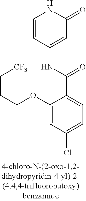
C1(OCCC[CF3])=CC(Cl)=CC=C1C(=O)NC1=CC(=O)NC=C1
